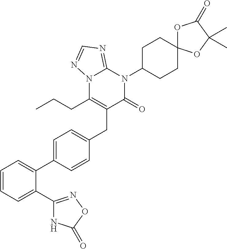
C1=CC=C(C2=NOC(=O)N2)C(C2=CC=C(CC3=C(CCC)N4C(=NC=N4)N(C4CCC5(CC4)OC(=O)C(C)(C)O5)C3=O)C=C2)=C1
